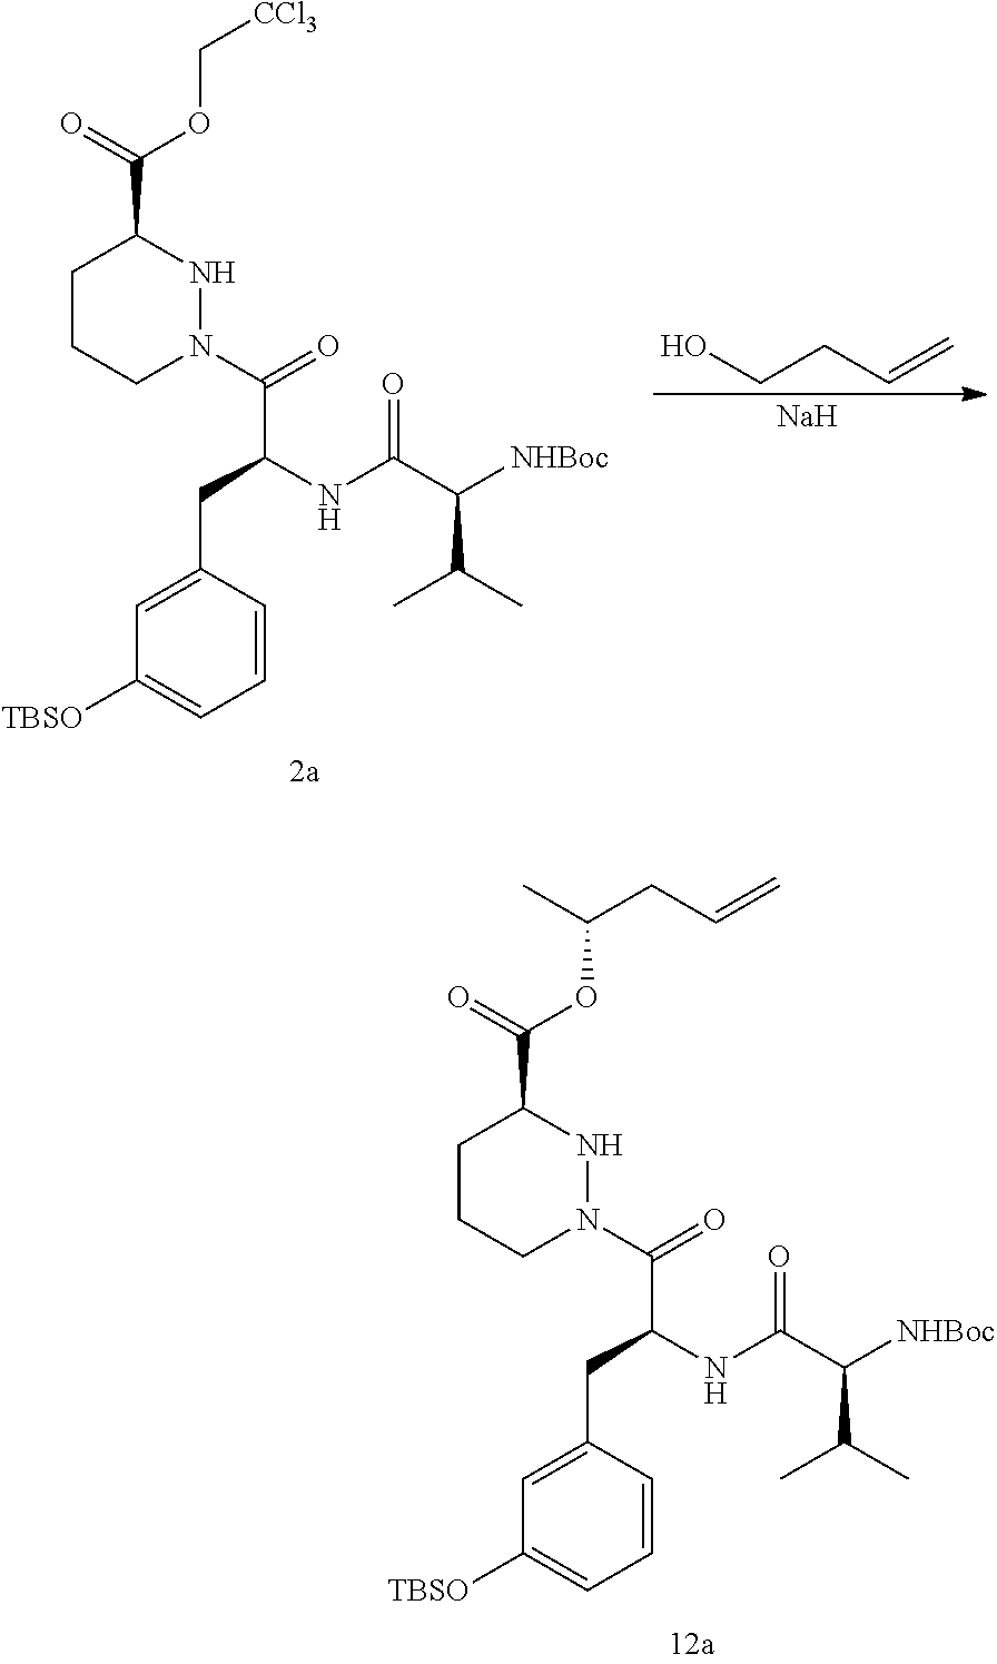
C1CCN(C(=O)C(CC2=CC([TBSO])=CC=C2)NC(C([NHBoc])C(C)C)=O)NC1C(=O)OC(CC=C)C.OCCC=C.[Na].C1CCN(C(=O)C(CC2=CC([TBSO])=CC=C2)NC(C([NHBoc])C(C)C)=O)NC1C(=O)OC[CCl3]
